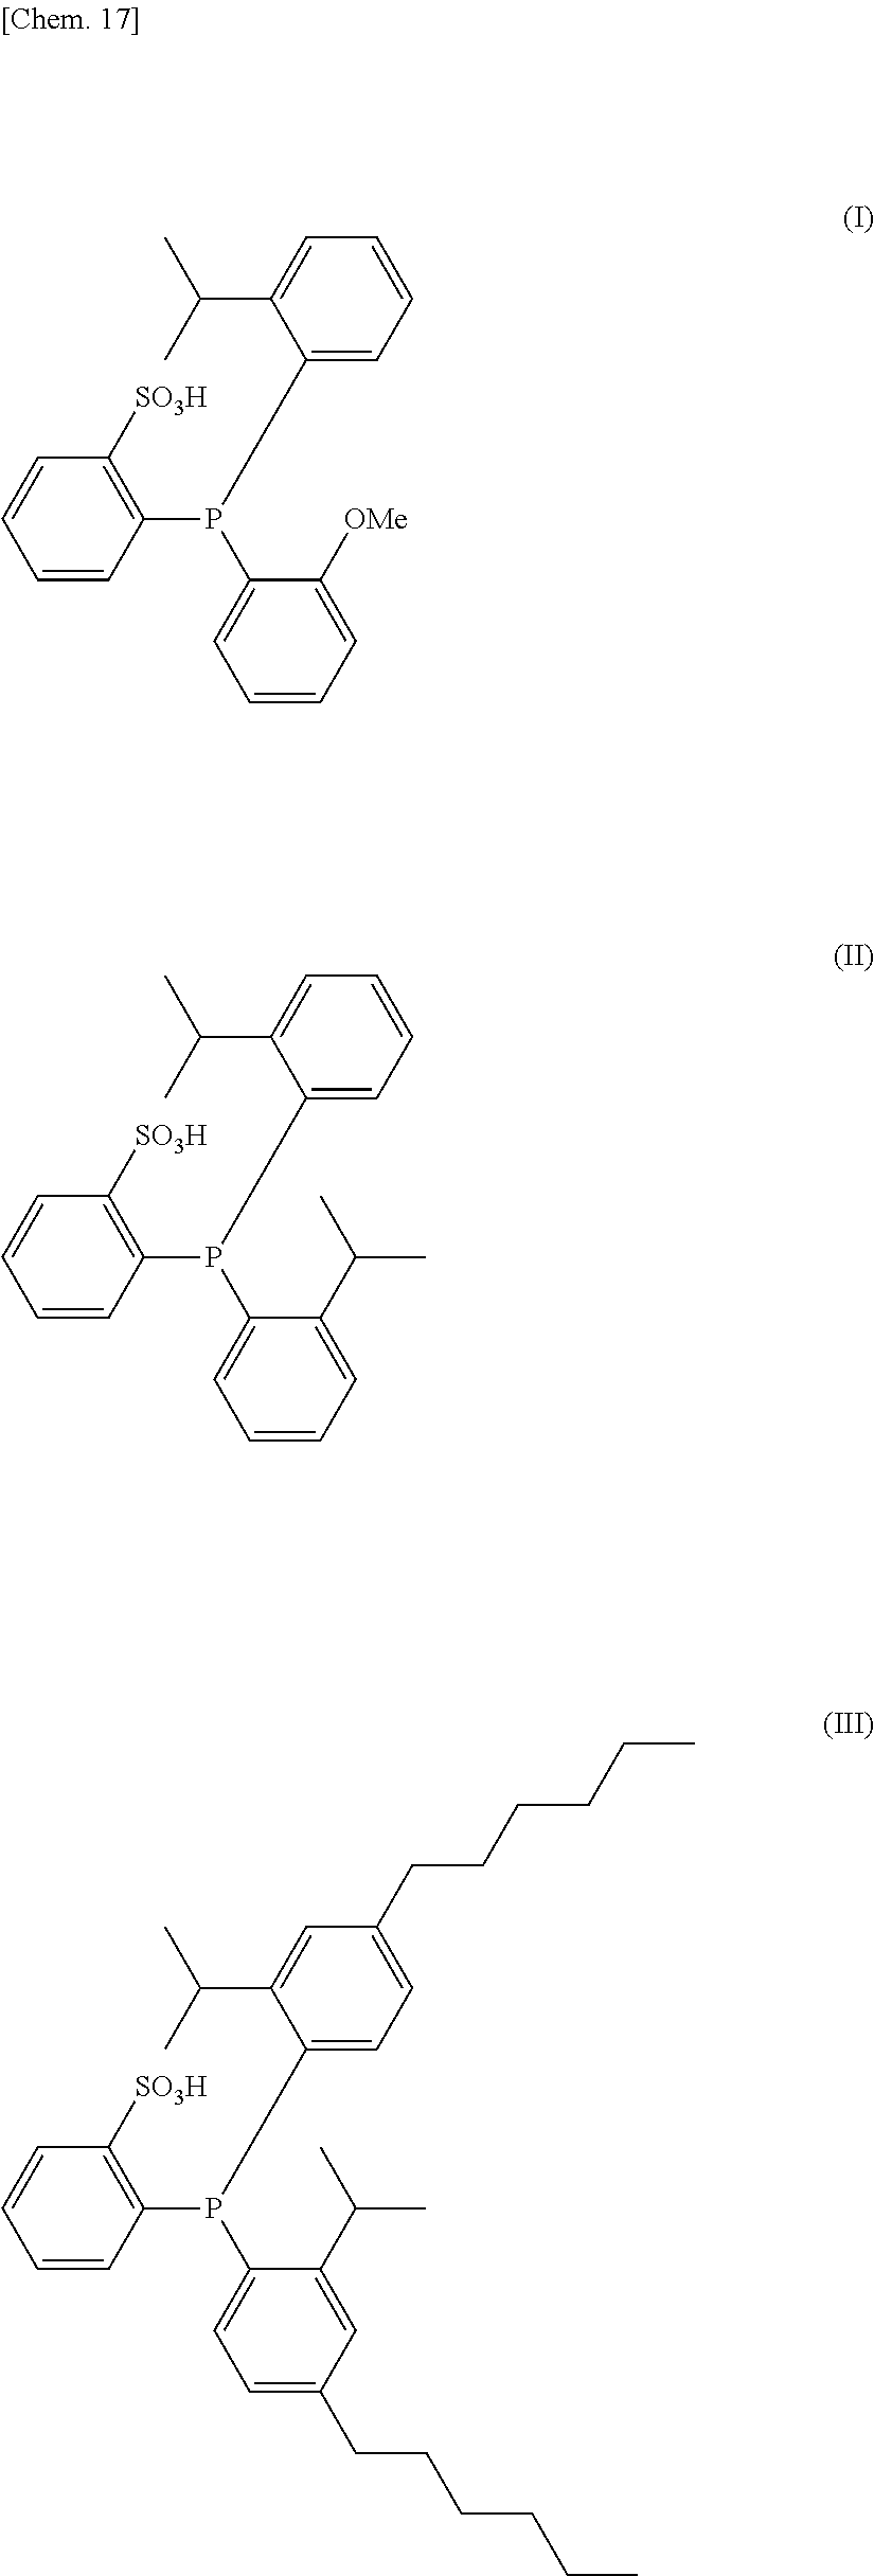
C1=CC(P(C2=CC=CC=C2[OMe])C2=CC=CC=C2C(C)C)=C([SO3H])C=C1.C1=CC(P(C2=CC=CC=C2C(C)C)C2=CC=CC=C2C(C)C)=C([SO3H])C=C1.C1=CC(P(C2=CC=C(CCCCCC)C=C2C(C)C)C2=CC=C(CCCCCC)C=C2C(C)C)=C([SO3H])C=C1
